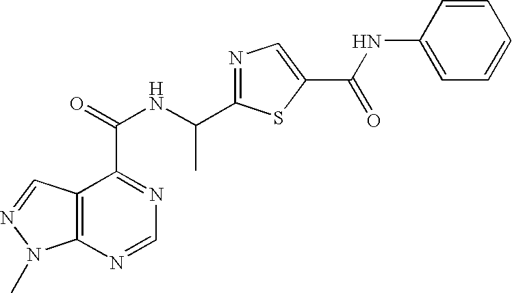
C12=C(N=CN=C1C(=O)NC(C1=NC=C(C(NC3=CC=CC=C3)=O)S1)C)N(C)N=C2
